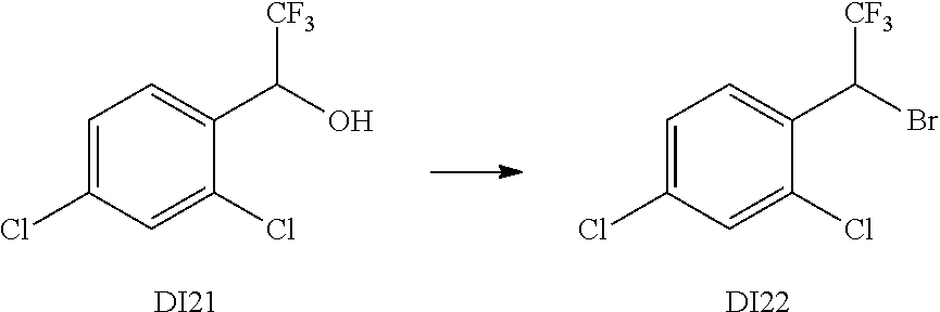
C1=C(Cl)C=C(Cl)C(C(Br)[CF3])=C1.[DI22].C1=C(Cl)C=C(Cl)C(C(O)[CF3])=C1.[DI21]
